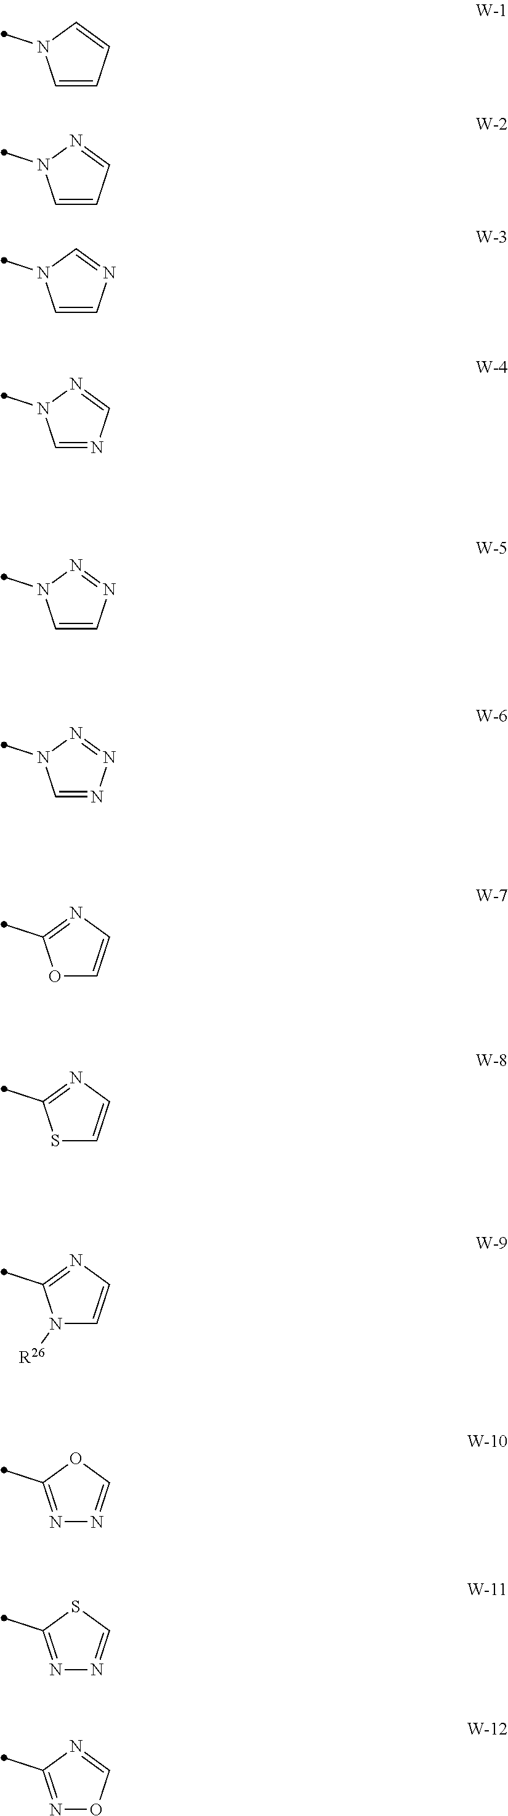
C1=CC=CN1C.C1=CC=NN1C.C1=CN=CN1C.C1=NC=NN1C.C1=CN=NN1C.C1=NN=NN1C.O1C=CN=C1C.S1C=CN=C1C.N1([R26])C=CN=C1C.N1=C(C)OC=N1.N1=C(C)SC=N1.N1=C(C)N=CO1
